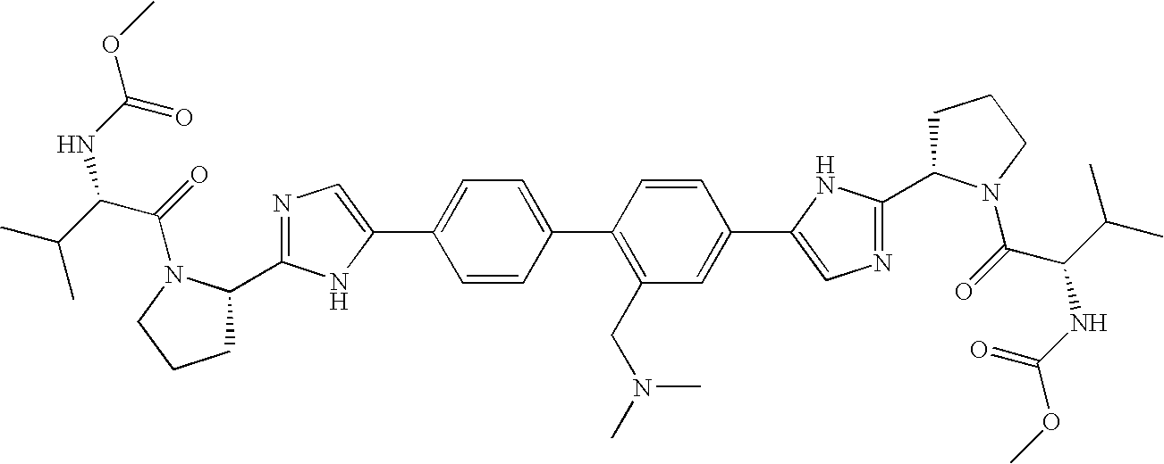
C1C(C2=NC=C(C3=CC=C(C4=C(CN(C)C)C=C(C5=CN=C(C6CCCN6C(=O)C(C(C)C)NC(=O)OC)N5)C=C4)C=C3)N2)N(C(=O)C(C(C)C)NC(OC)=O)CC1
